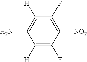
C1([H])=C(F)C([NO2])=C(F)C([H])=C1N
